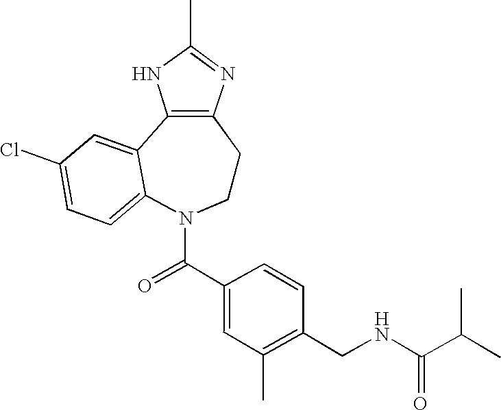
C(=O)(C1=CC(C)=C(CNC(C(C)C)=O)C=C1)N1C2=CC=C(Cl)C=C2C2=C(CC1)N=C(C)N2
